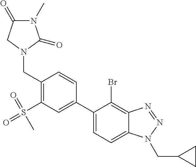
C1=C(C2=CC(S(=O)(=O)C)=C(CN3C(=O)N(C)C(=O)C3)C=C2)C(Br)=C2C(=C1)N(CC1CC1)N=N2
